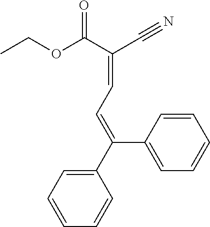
C1(C(=CC=C(C#N)C(OCC)=O)C2=CC=CC=C2)=CC=CC=C1
